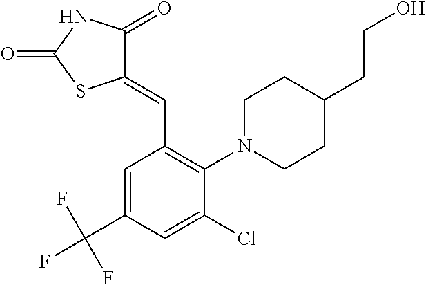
C1(=CC2=C(N3CCC(CCO)CC3)C(Cl)=CC(C(F)(F)F)=C2)C(=O)NC(=O)S1
